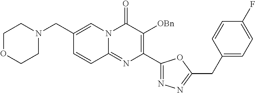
C1OCCN(CC2=CN3C(=NC(C4=NN=C(CC5=CC=C(F)C=C5)O4)=C([OBn])C3=O)C=C2)C1
